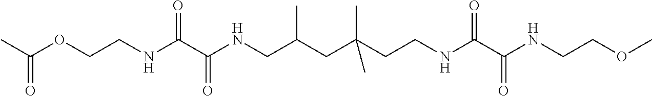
C(NCCC(CC(CNC(=O)C(=O)NCCOC(C)=O)C)(C)C)(=O)C(=O)NCCOC
